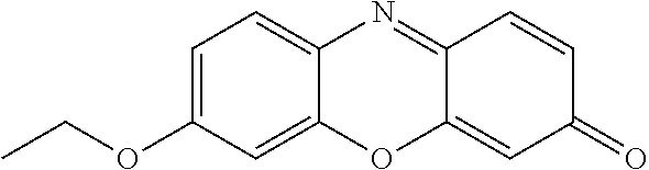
C1=C(OCC)C=C2C(=C1)N=C1C(=CC(=O)C=C1)O2
